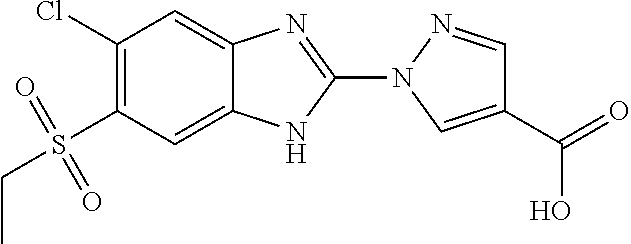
ClC1=C(S(CC)(=O)=O)C=C2C(=C1)N=C(N1C=C(C(=O)O)C=N1)N2
